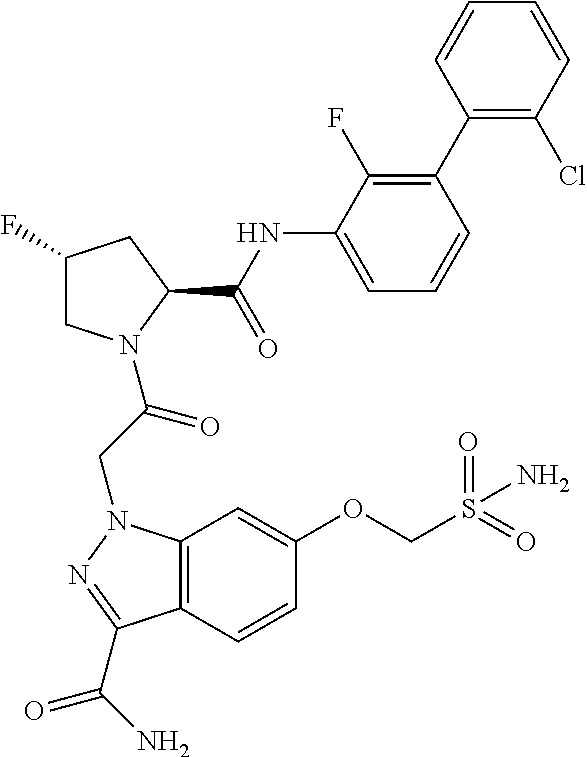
C12=C(C=CC(OCS(=O)(=O)N)=C1)C(C(N)=O)=NN2CC(=O)N1CC(F)CC1C(NC1=CC=CC(C2=C(Cl)C=CC=C2)=C1F)=O
